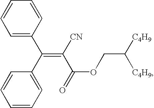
C1=C(C(C2=CC=CC=C2)=C([CN])C(OCC([C4H9])[C4H9])=O)C=CC=C1
